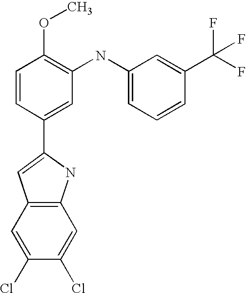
C1=CC(C2=CC3=C(N2)C=C(Cl)C(Cl)=C3)=CC(NC2=CC=CC(C(F)(F)F)=C2)=C1OC
